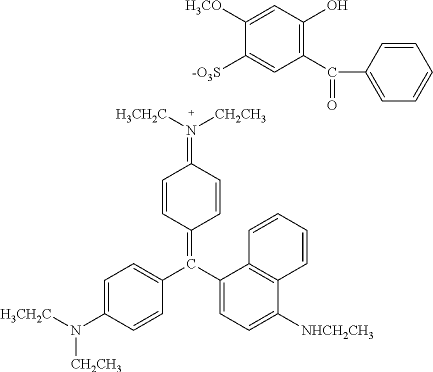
C1(C(C2=CC=CC=C2)=O)=C(O)C=C([H3CO])C([-O3S])=C1.C1=C(N([CH2CH3])[H3CH2C])C=CC(C(C2=CC=C([NHCH2CH3])C3=C2C=CC=C3)=C2C=CC(=N([H3CH2C])[CH2CH3])C=C2)=C1
